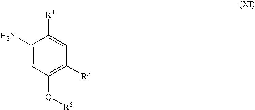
C1(N)=CC([Q][R6])=C([R5])C=C1[R4]
